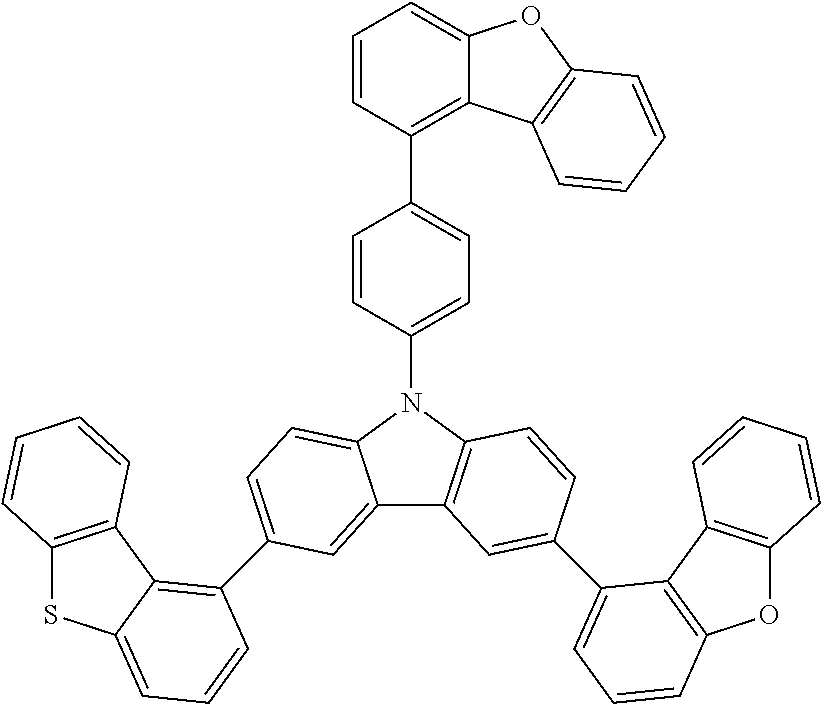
C12=C(C3=C(C4=CC=C5C(=C4)C4=C(N5C5=CC=C(C6=C7C(=CC=C6)OC6=C7C=CC=C6)C=C5)C=CC(C5=CC=CC6=C5C5=C(O6)C=CC=C5)=C4)C=CC=C3S1)C=CC=C2
